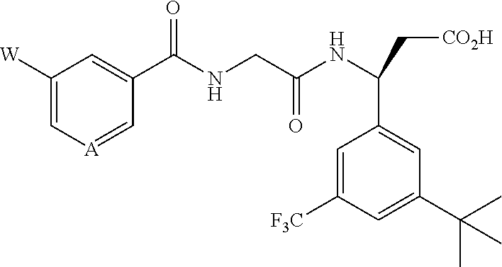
C1([W])=C[A]=CC(C(NCC(NC(C[CO2H])C2=CC(C(C)(C)C)=CC([CF3])=C2)=O)=O)=C1
